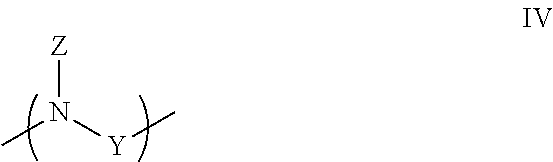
CN([Y]C)[Z]
